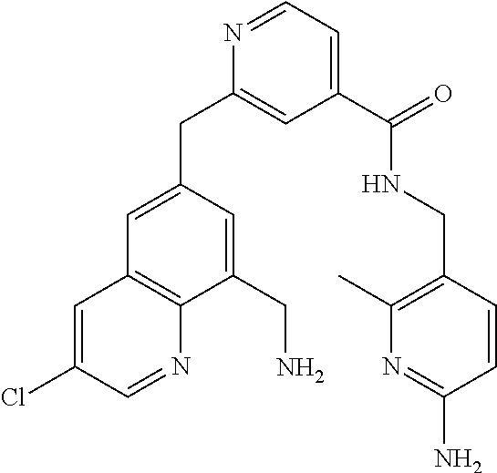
C1=C(CC2=CC(C(NCC3=C(C)N=C(N)C=C3)=O)=CC=N2)C=C(CN)C2=C1C=C(Cl)C=N2
